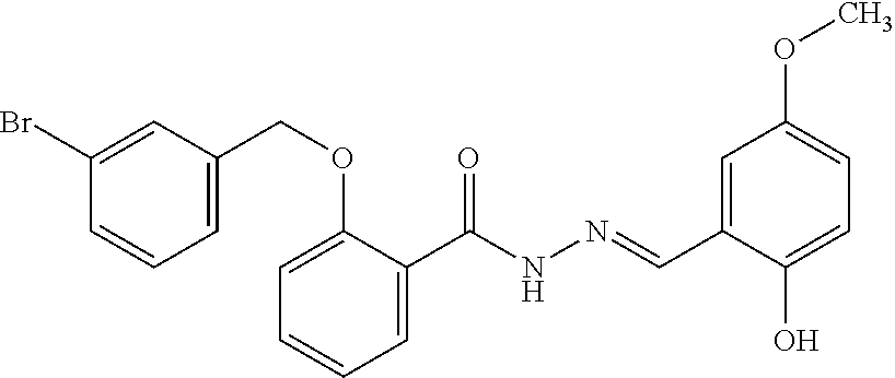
C1(Br)=CC(COC2=CC=CC=C2C(NN=CC2=CC(OC)=CC=C2O)=O)=CC=C1
